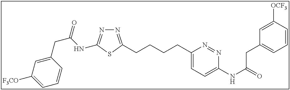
N1=C(CCCCC2=CC=C(NC(=O)CC3=CC=CC([OCF3])=C3)N=N2)SC(NC(CC2=CC([F3CO])=CC=C2)=O)=N1
